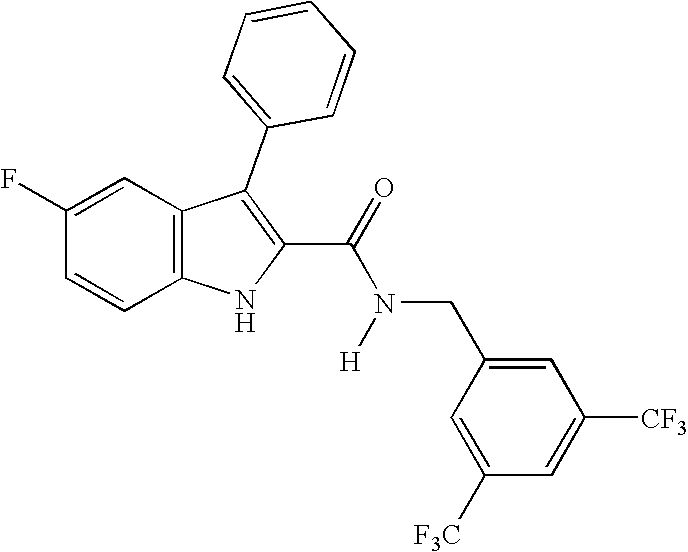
C1=C(F)C=CC2=C1C(C1=CC=CC=C1)=C(C(=O)N(CC1=CC([CF3])=CC([F3C])=C1)[H])N2
